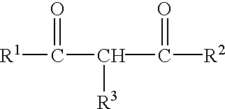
[R1]C(=O)C([R3])C(=O)[R2]
